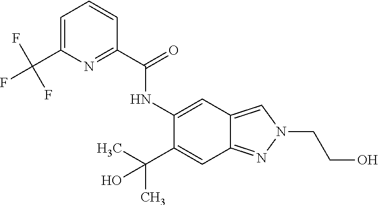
C1(NC(C2=NC(C(F)(F)F)=CC=C2)=O)=CC2=CN(CCO)N=C2C=C1C(C)(C)O
